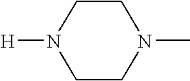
C1CN([H])CCN1C
